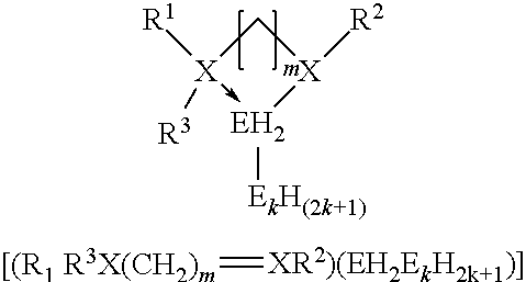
C1[X]([R1])([R3])->[EH2]([EkH(2k+1)])[X]1[R2].[[(R1 R3X(CH2)m]=[XR2)(EH2EkH2k+1)]]
